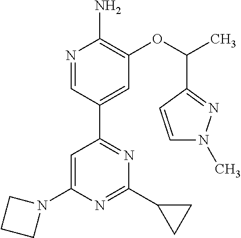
N1=CC(C2=NC(C3CC3)=NC(N3CCC3)=C2)=CC(OC(C2=NN(C)C=C2)C)=C1N
